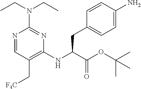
N1=CC(C[F3C])=C(NC(C(OC(C)(C)C)=O)CC2=CC=C(N)C=C2)N=C1N(CC)CC
